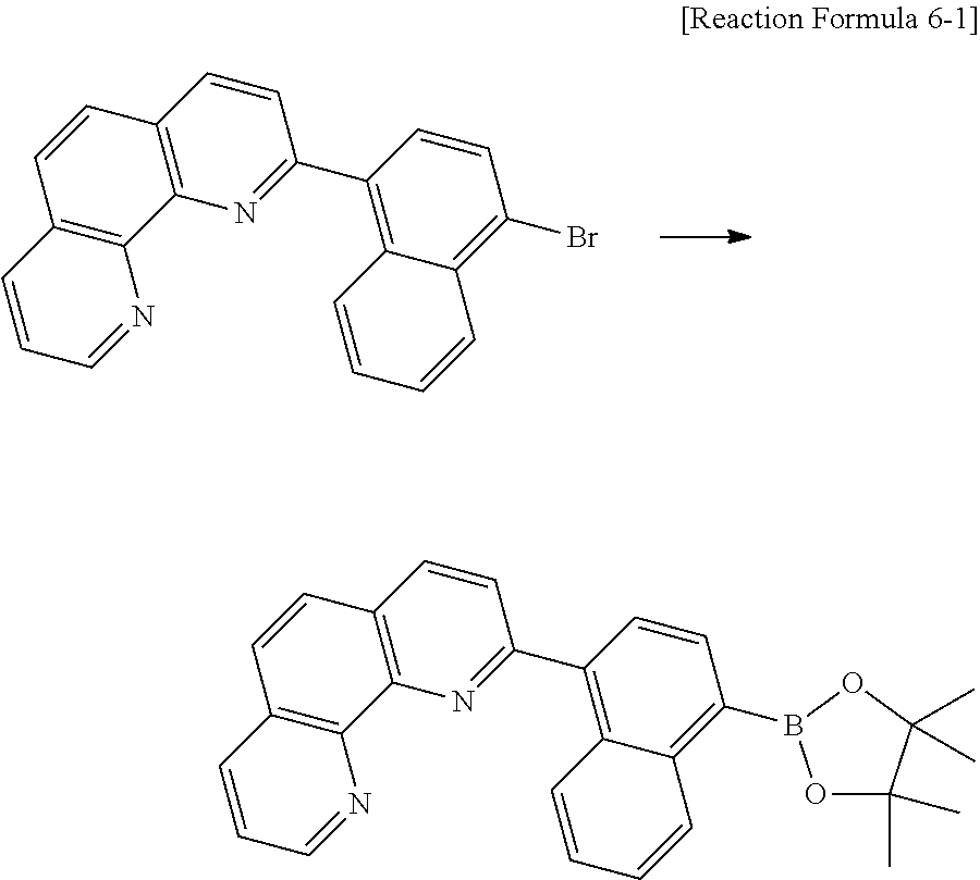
C1=CC2=C(N=C1C1=C3C(=C(Br)C=C1)C=CC=C3)C1=C(C=C2)C=CC=N1.C1=CC2=C(N=C1C1=C3C(=C(B4OC(C)(C)C(C)(C)O4)C=C1)C=CC=C3)C1=C(C=C2)C=CC=N1
